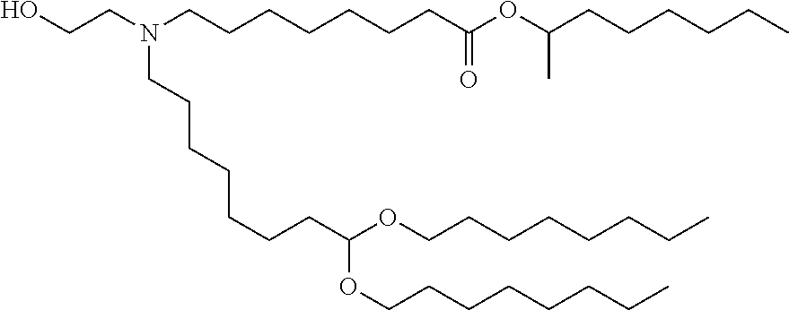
C(CCC)CCCCOC(OCCCCCCCC)CCCCCCCN(CCCCCCCC(=O)OC(C)CCCCCC)CCO
